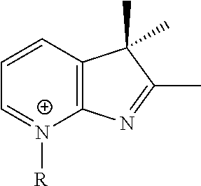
C12=C(C=CC=[N+]1[R])C(C)(C)C(C)=N2
